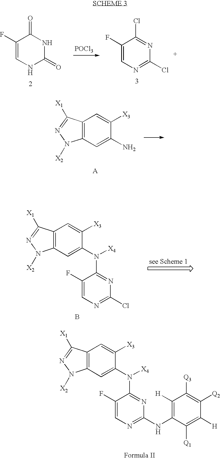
C12=C(C([X1])=NN1[X2])C=C([X3])C(N([X4])C1=NC(Cl)=NC=C1F)=C2.B.C12=C(C([X1])=NN1[X2])C=C([X3])C(N([X4])C1=NC(NC3=C([H])C([Q3])=C([Q2])C([H])=C3[Q1])=NC=C1F)=C2.C1(F)=CNC(=O)NC1=O.[POCl3].C1(F)=CN=C(Cl)N=C1Cl.C12=C(C([X1])=NN1[X2])C=C([X3])C(N)=C2
